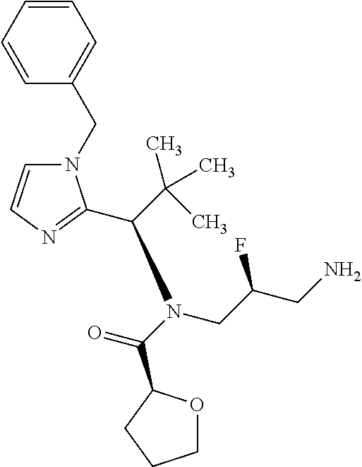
N1(CC2=CC=CC=C2)C=CN=C1C(N(CC(CN)F)C(=O)C1OCCC1)C(C)(C)C
